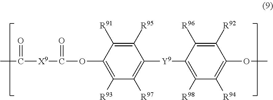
CC([X9]C(OC1=C([R93])C([R97])=C([Y9]C2=C([R98])C([R94])=C(OC)C([R92])=C2[R96])C([R95])=C1[R91])=O)=O
